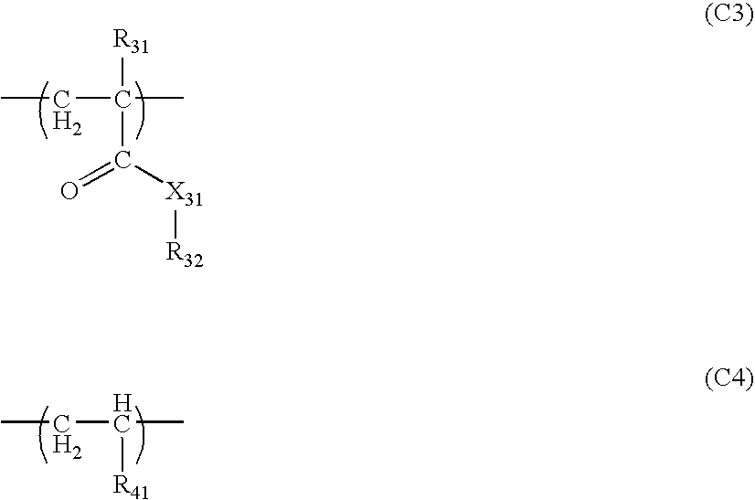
CCC([R31])(C([X31][R32])=O)C.CCC(C)[R41]
